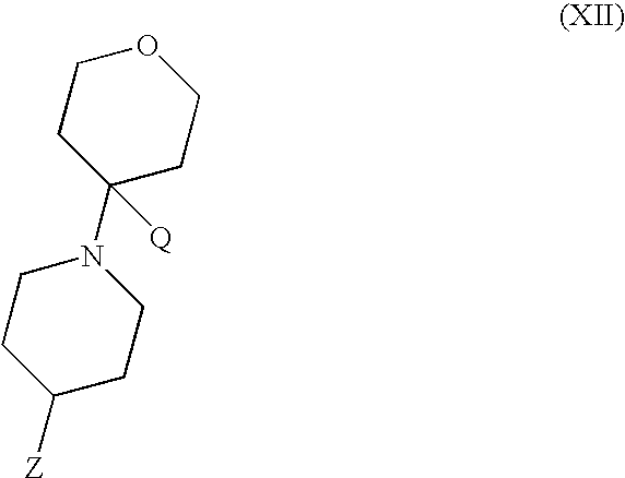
C1([Z])CCN(C2([Q])CCOCC2)CC1
